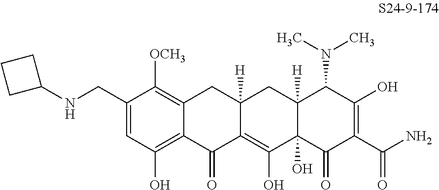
N(CC1=CC(O)=C2C(=C1[OCH3])CC1([H])C(=C(O)C3(O)C([H])(C1)C(N(C)C)C(O)=C(C(N)=O)C3=O)C2=O)C1CCC1
